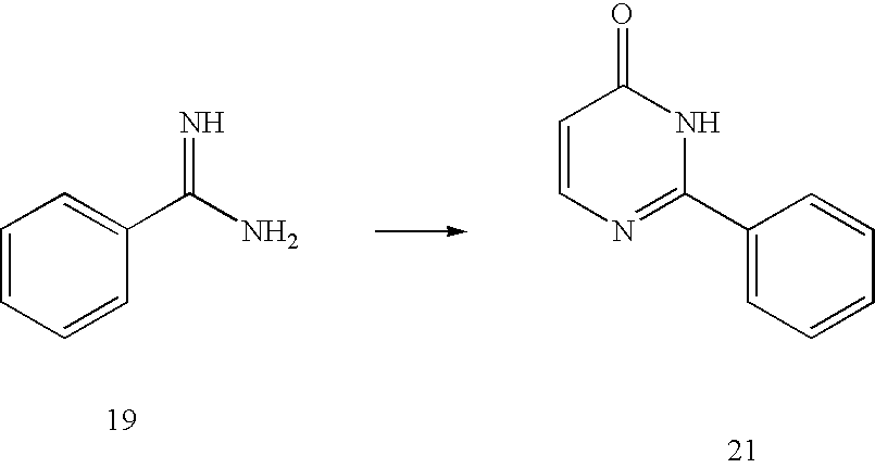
C1=CN=C(C2=CC=CC=C2)NC1=O.C1=CC=CC(C(N)=N)=C1
